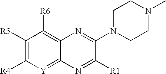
C1([R5])=C([R4])[Y]=C2C(=C1[R6])N=C(N1CCN(C)CC1)C([R1])=N2
